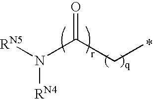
N(C(=O)CC)([RN4])[RN5]
